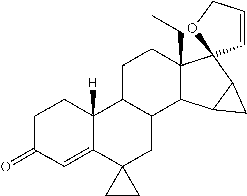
C1C(=O)C=C2C([H])(C1)C1C(CC23CC3)C2C(CC)(CC1)C1(C3C2C3)C=CCO1
